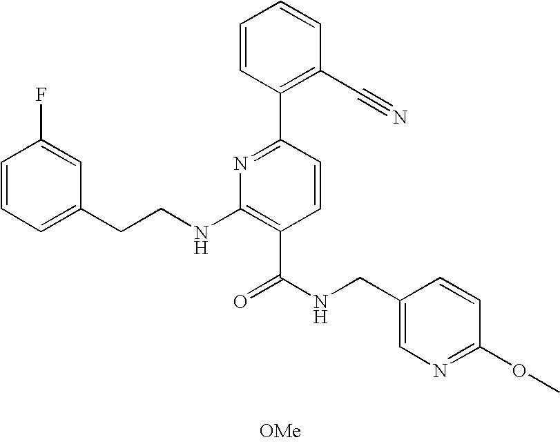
C1=CC=C(CCNC2=C(C(NCC3=CN=C(OC)C=C3)=O)C=CC(C3=C(C#N)C=CC=C3)=N2)C=C1F
